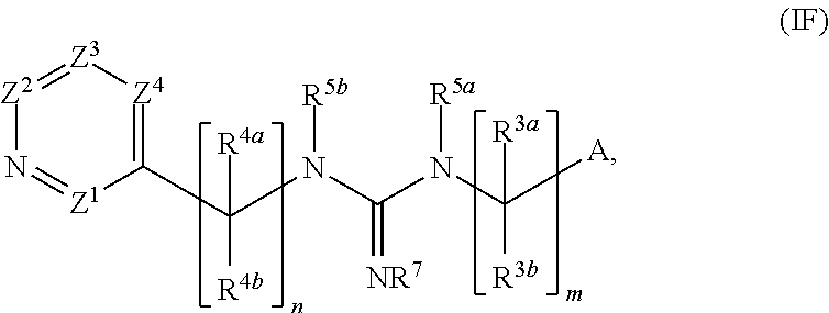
C([R4b])([R4a])(N([R5b])C(N([R5a])C([R3b])([A])[R3a])=[NR7])C1=[Z4][Z3]=[Z2]N=[Z1]1
